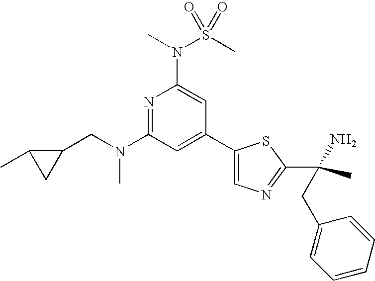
N1=C(N(CC2C(C)C2)C)C=C(C2=CN=C(C(C)(N)CC3=CC=CC=C3)S2)C=C1N(S(C)(=O)=O)C
